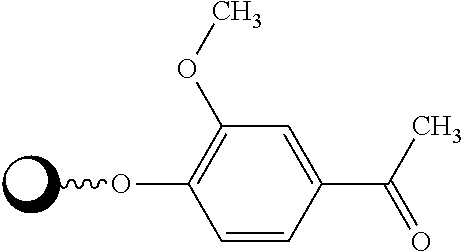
C1=CC(C(C)=O)=CC(OC)=C1OC
